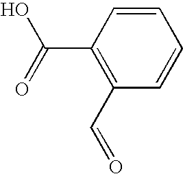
C1(C=O)=C(C(=O)O)C=CC=C1
